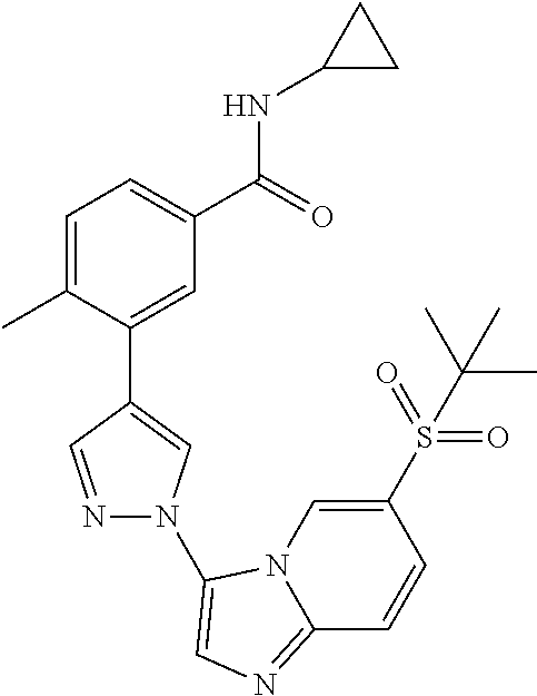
C1=C(C)C(C2=CN(C3=CN=C4N3C=C(S(C(C)(C)C)(=O)=O)C=C4)N=C2)=CC(C(=O)NC2CC2)=C1
